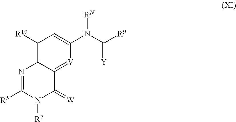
C1([R10])=C2C(=[V]C(N(C([R9])=[Y])[RN])=C1)C(=[W])N([R7])C([R5])=N2
